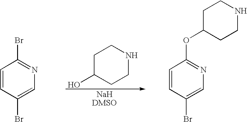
C1=CC(Br)=CN=C1Br.C1C(O)CCNC1.C1=CC(Br)=CN=C1OC1CCNCC1
